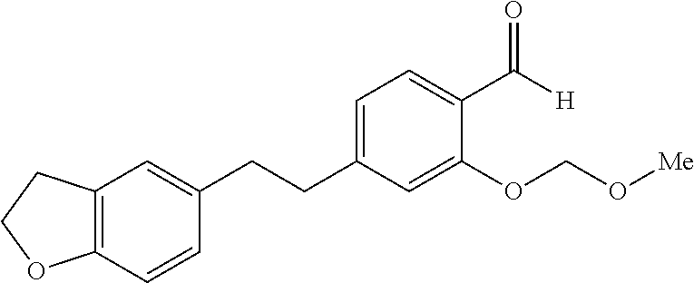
C1=C(CCC2=CC3=C(C=C2)OCC3)C=C(OCO[Me])C(C(=O)[H])=C1
